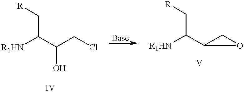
C(C(C(CCl)O)[R1HN])[R].C(C([R1HN])C1CO1)[R]
